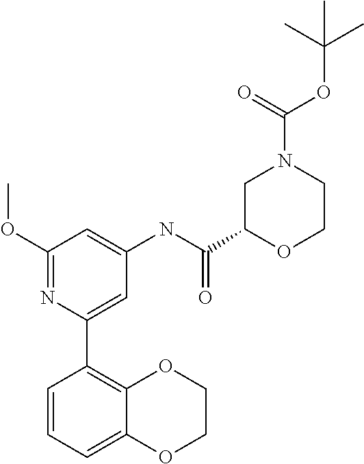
C1(OC)=NC(C2=C3C(=CC=C2)OCCO3)=CC(NC(C2OCCN(C(=O)OC(C)(C)C)C2)=O)=C1
